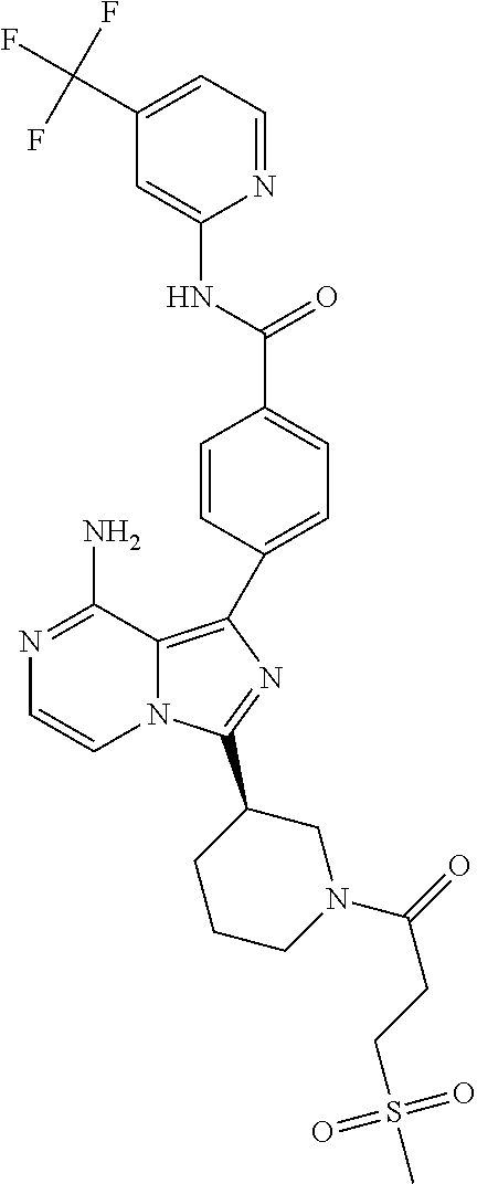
N1=C(N)C2=C(C3=CC=C(C(NC4=CC(C(F)(F)F)=CC=N4)=O)C=C3)N=C(C3CCCN(C(=O)CCS(=O)(=O)C)C3)N2C=C1
